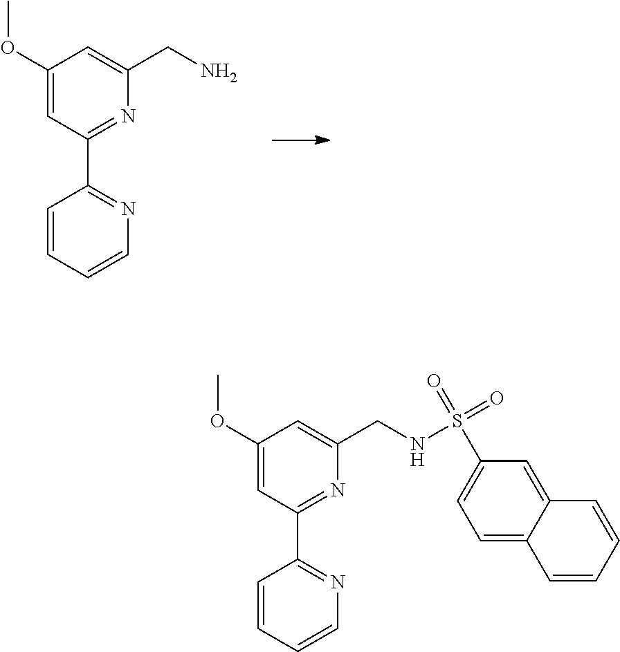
C1(OC)=CC(C2=NC=CC=C2)=NC(CN)=C1.C1(OC)=CC(C2=NC=CC=C2)=NC(CNS(C2=CC=C3C(=C2)C=CC=C3)(=O)=O)=C1
